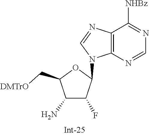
C12=C(N=CN=C1[NHBz])N(C1C(F)C(N)C(C[DMTrO])O1)C=N2
